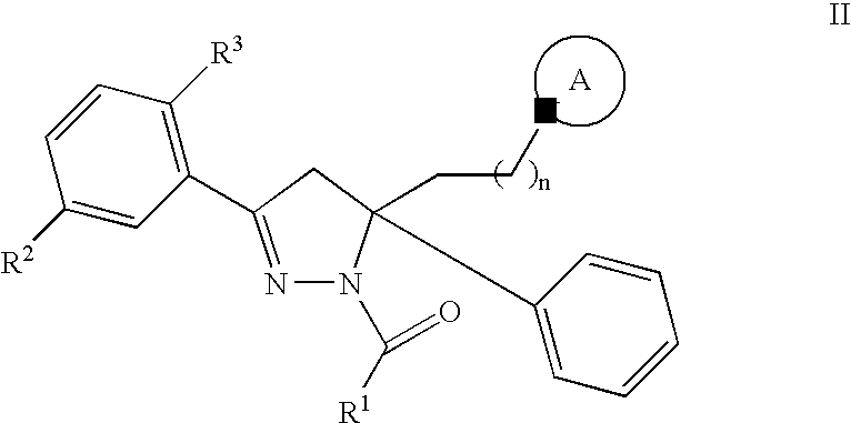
N1=C(C2=C([R3])C=CC([R2])=C2)CC(CCN)(C2=CC=CC=C2)N1C([R1])=O
